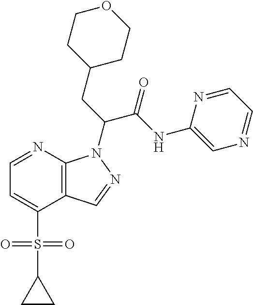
C1=NC2=C(C(S(C3CC3)(=O)=O)=C1)C=NN2C(CC1CCOCC1)C(NC1=CN=CC=N1)=O
